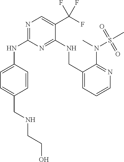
C1=CC(NC2=NC=C(C(F)(F)F)C(NCC3=CC=CN=C3N(S(C)(=O)=O)C)=N2)=CC=C1CNCCO
